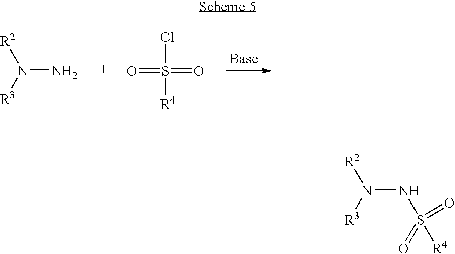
N(N)([R2])[R3].O=S([R4])(Cl)=O.N(N([R2])[R3])S(=O)(=O)[R4]
